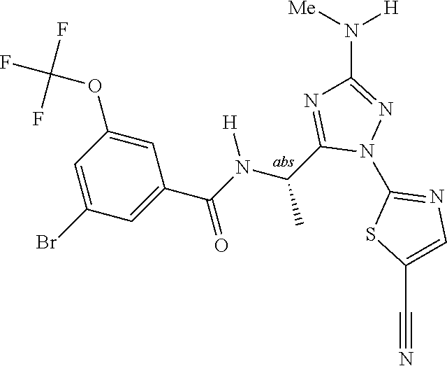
C1(N2N=C(N([H])[Me])N=C2C(C)N([H])C(=O)C2=CC(Br)=CC(OC(F)(F)F)=C2)=NC=C(C#N)S1
